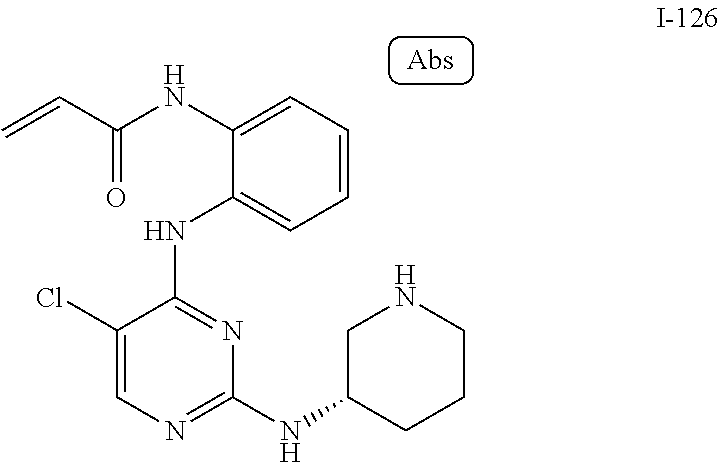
N(C1=NC(NC2CCCNC2)=NC=C1Cl)C1=CC=CC=C1NC(C=C)=O
